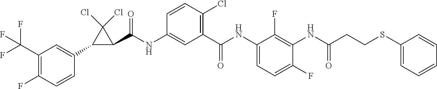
C1(NC(C2=C(Cl)C=CC(NC(C3C(Cl)(Cl)C3C3=CC(C(F)(F)F)=C(F)C=C3)=O)=C2)=O)=CC=C(F)C(NC(CCSC2=CC=CC=C2)=O)=C1F
